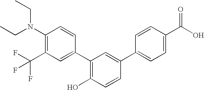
C1(N(CC)CC)=C(C(F)(F)F)C=C(C2=C(O)C=CC(C3=CC=C(C(O)=O)C=C3)=C2)C=C1
